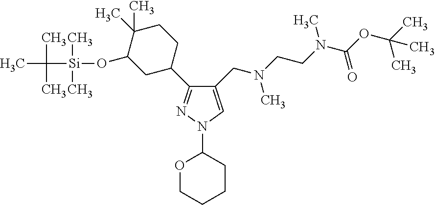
C1(CN(CCN(C(OC(C)(C)C)=O)C)C)=CN(C2OCCCC2)N=C1C1CCC(C)(C)C(O[Si](C(C)(C)C)(C)C)C1
